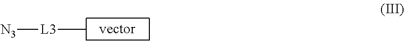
[N3][L3]C
